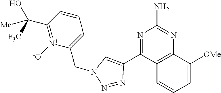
C1=CC(C(O)([F3C])[Me])=[N+]([-O])C(CN2N=NC(C3=NC(N)=NC4=C3C=CC=C4[OMe])=C2)=C1
